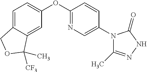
C1=C2C(=CC(OC3=NC=C(N4C(C)=NNC4=O)C=C3)=C1)C(C)([CF3])OC2
